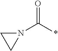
N1(C(*)=O)CC1
